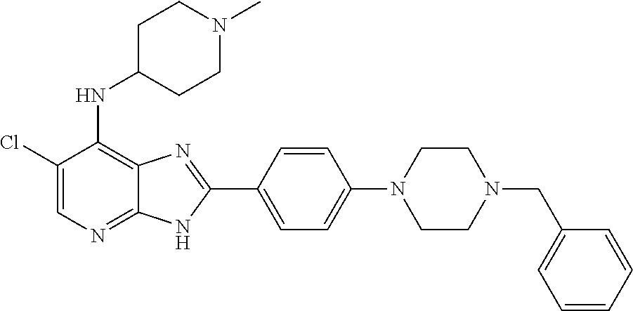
C1(Cl)=CN=C2C(=C1NC1CCN(C)CC1)N=C(C1=CC=C(N3CCN(CC4=CC=CC=C4)CC3)C=C1)N2
